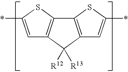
C12=C(C([R12])([R13])C3=C1SC(*)=C3)C=C(*)S2
